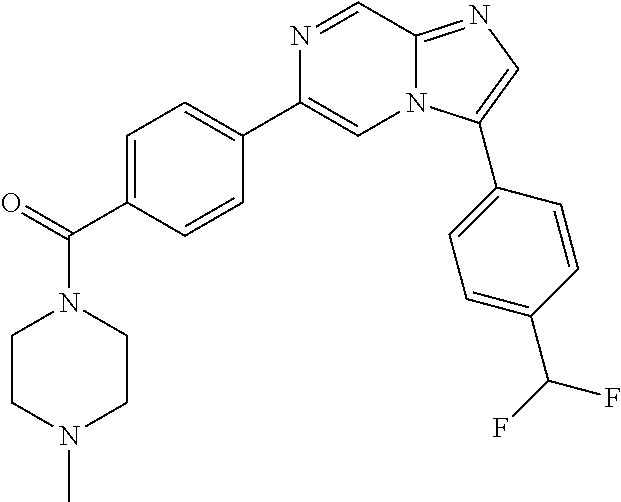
C1=C(C(=O)N2CCN(C)CC2)C=CC(C2=CN3C(=NC=C3C3=CC=C(C(F)F)C=C3)C=N2)=C1
